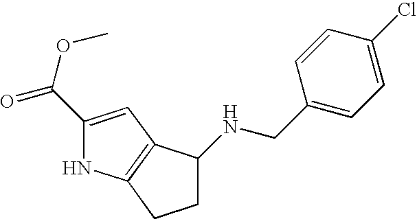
C1C(NCC2=CC=C(Cl)C=C2)C2=C(C1)NC(C(OC)=O)=C2
